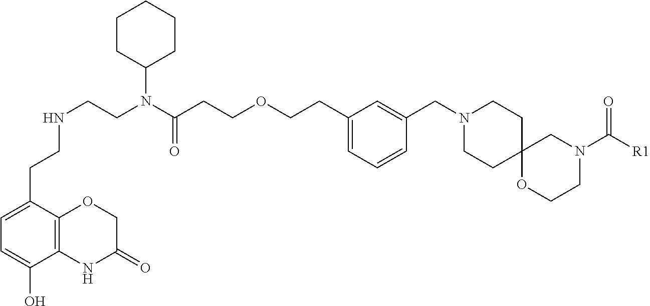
C1=C(CCNCCN(C(CCOCCC2=CC=CC(CN3CCC4(CC3)OCCN(C(=O)[R1])C4)=C2)=O)C2CCCCC2)C2=C(C(O)=C1)NC(=O)CO2
